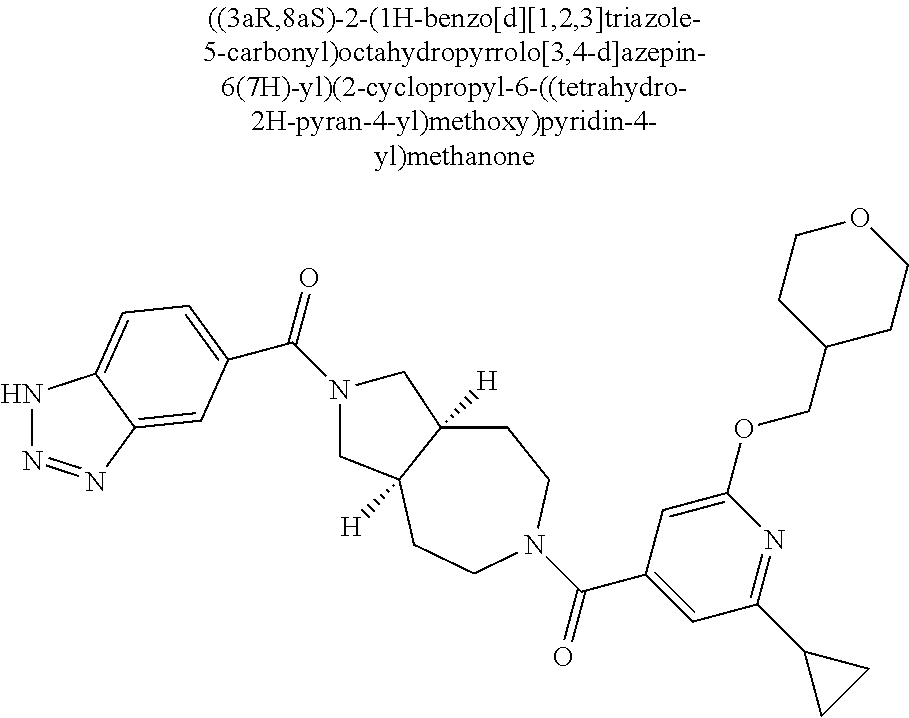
N1N=NC2=CC(C(=O)N3CC4([H])CCN(C(C5=CC(C6CC6)=NC(OCC6CCOCC6)=C5)=O)CCC4([H])C3)=CC=C12
